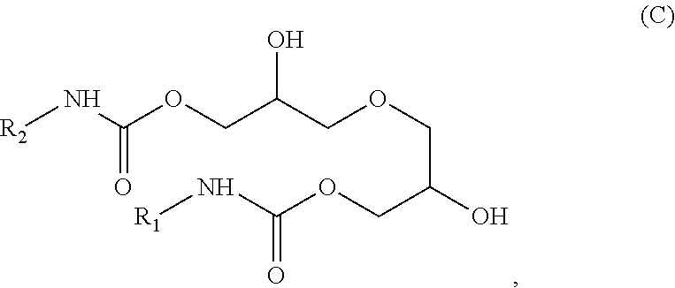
[R2]NC(OCC(COCC(O)COC(N[R1])=O)O)=O
